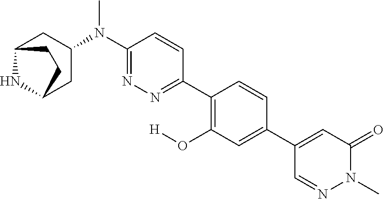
C12NC(CC(N(C3=NN=C(C4=C(O[H])C=C(C5=CC(=O)N(C)N=C5)C=C4)C=C3)C)C1)CC2
